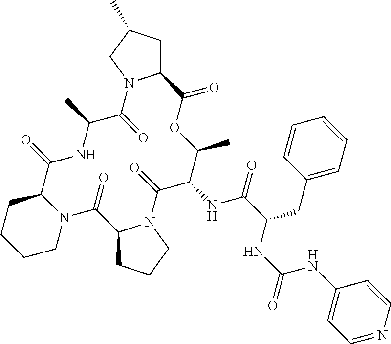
C1N2C(CCC1)C(=O)NC(C)C(=O)N1C(CC(C)C1)C(=O)OC(C)C(NC(=O)C(CC1=CC=CC=C1)NC(NC1=CC=NC=C1)=O)C(=O)N1C(C2=O)CCC1
